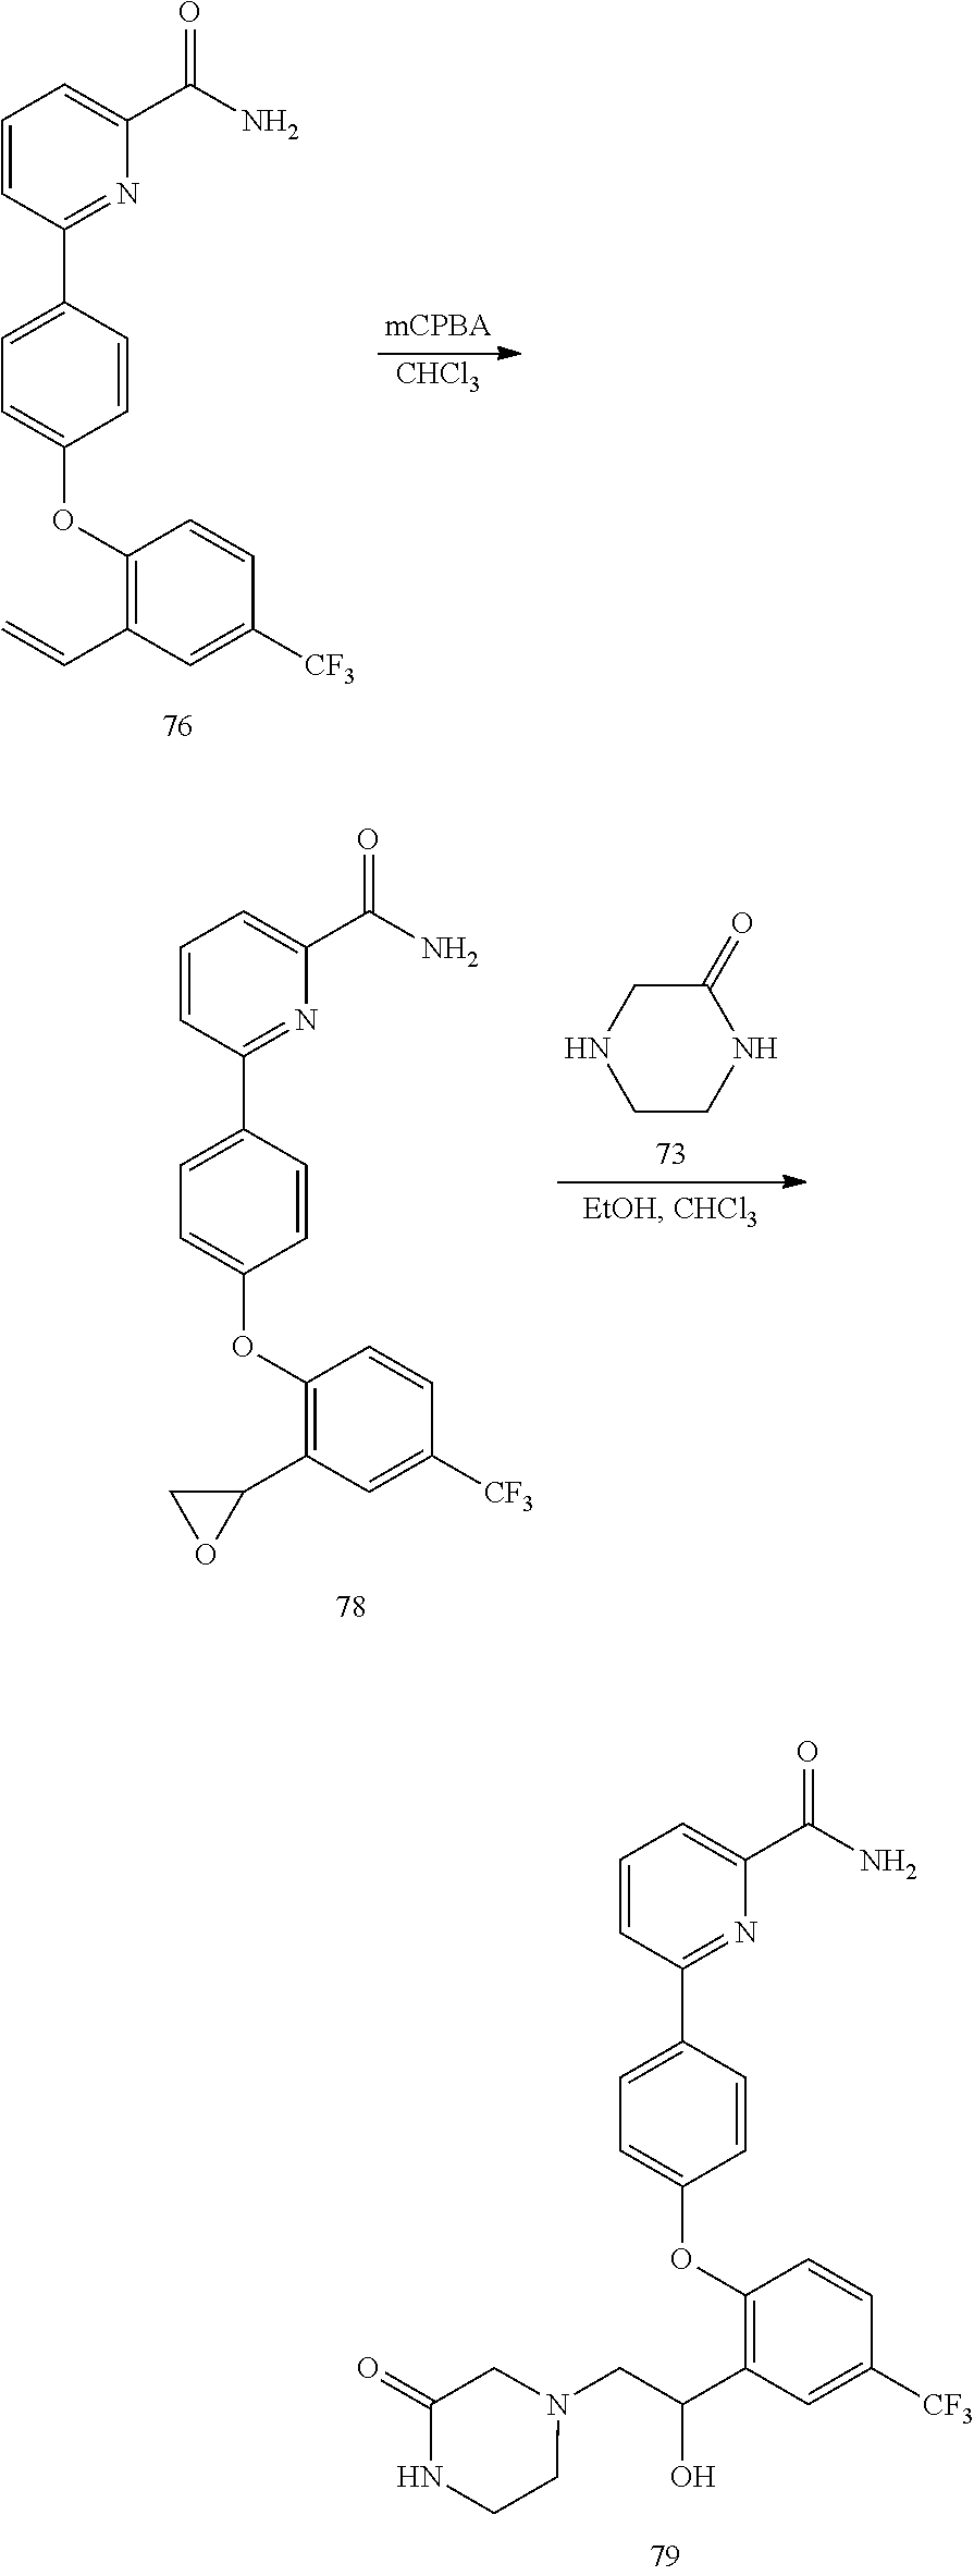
C1=CC(C2=CC=C(OC3=C(C(CN4CC(=O)NCC4)O)C=C([CF3])C=C3)C=C2)=NC(C(N)=O)=C1.C1=CC(C2=CC=C(OC3=C(C=C)C=C([CF3])C=C3)C=C2)=NC(C(N)=O)=C1.[CHCl3].C1=CC(C2=CC=C(OC3=C(C4CO4)C=C([CF3])C=C3)C=C2)=NC(C(N)=O)=C1.C1(=O)CNCCN1
